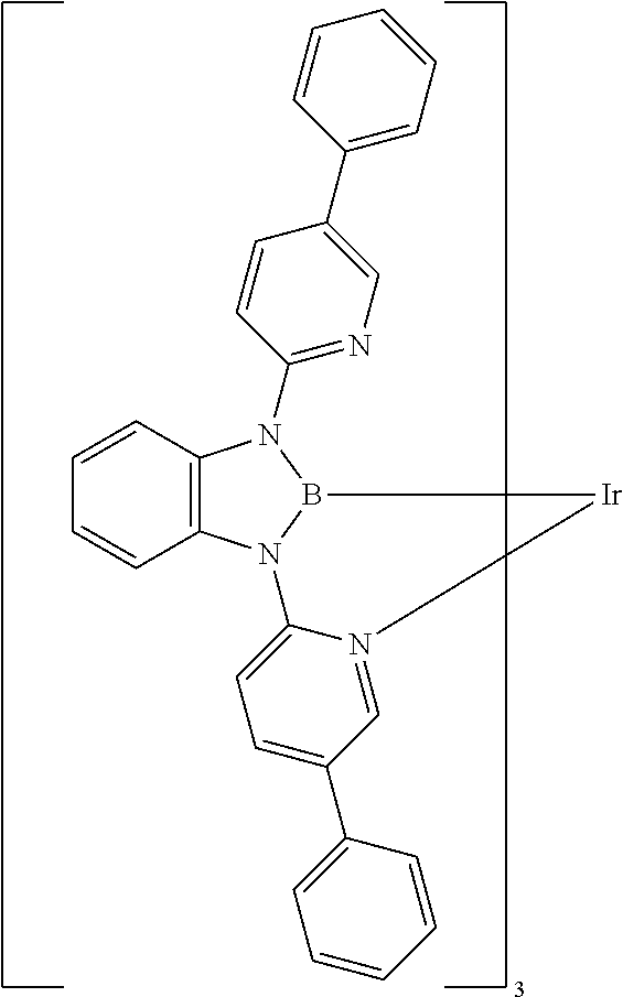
C1=CC2=C(C=C1)N1B(N2C2=NC=C(C3=CC=CC=C3)C=C2)[Ir]N2=CC(C3=CC=CC=C3)=CC=C12
